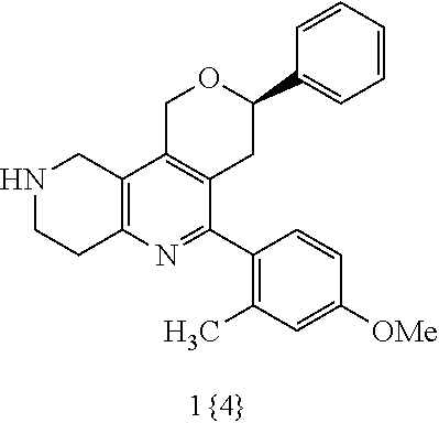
C1C2=C(CC(C3=CC=CC=C3)O1)C(C1=C(C)C=C([OMe])C=C1)=NC1=C2CNCC1
